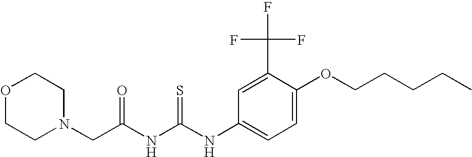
N(C(=S)NC(=O)CN1CCOCC1)C1=CC=C(OCCCCC)C(C(F)(F)F)=C1
